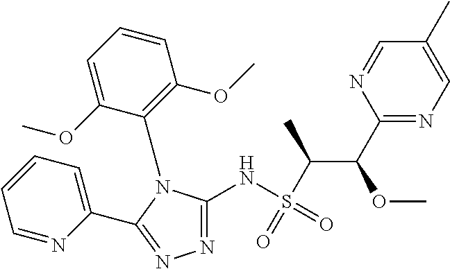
C1(C(C(C)S(=O)(=O)NC2=NN=C(C3=CC=CC=N3)N2C2=C(OC)C=CC=C2OC)OC)=NC=C(C)C=N1
